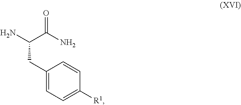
C1(CC(N)C(N)=O)=CC=C([R1])C=C1
